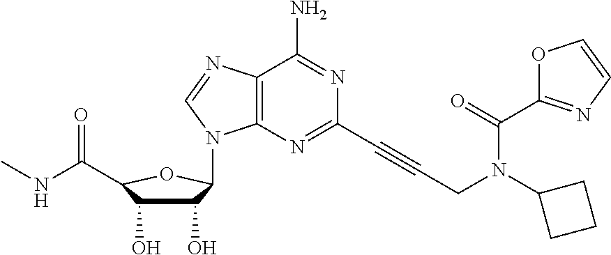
C12=C(N=C(C#CCN(C3CCC3)C(C3=NC=CO3)=O)N=C1N)N(C1C(O)C(O)C(C(=O)NC)O1)C=N2
